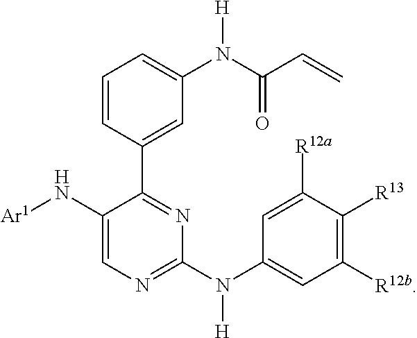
C1=CC(C2=NC(N(C3=CC([R12b])=C([R13])C([R12a])=C3)[H])=NC=C2N[Ar1])=CC(N([H])C(=O)C=C)=C1
